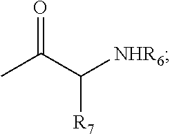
O=C(C([NHR6])[R7])C
